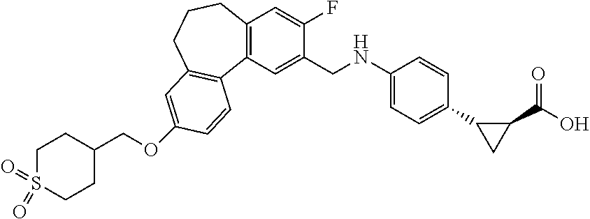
C12=C(C=C(CNC3=CC=C(C4CC4C(O)=O)C=C3)C(F)=C1)C1=C(CCC2)C=C(OCC2CCS(=O)(=O)CC2)C=C1
